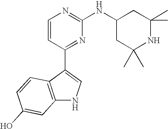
C1=CC(C2=CNC3=C2C=CC(O)=C3)=NC(NC2CC(C)(C)NC(C)(C)C2)=N1
